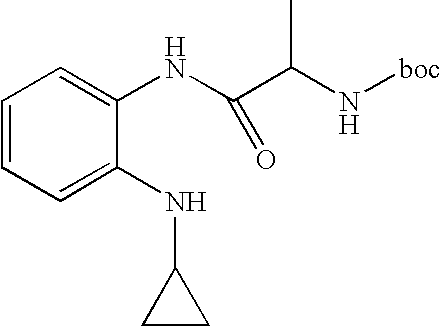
C1=CC=C(NC2CC2)C(NC(C(N[boc])C)=O)=C1
